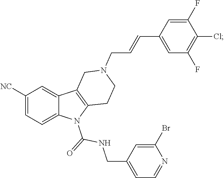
C1([NC])=CC=C2C(=C1)C1=C(N2C(=O)NCC2=CC=NC(Br)=C2)CCN(CC=CC2=CC(F)=C(Cl)C(F)=C2)C1
